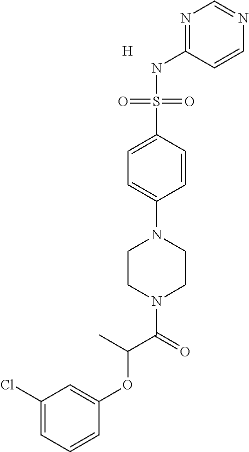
C1(Cl)=CC=CC(OC(C(=O)N2CCN(C3=CC=C(S(NC4=NC=NC=C4)(=O)=O)C=C3)CC2)C)=C1.[H]
